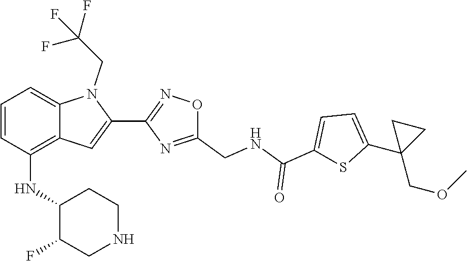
C1=C(C2(COC)CC2)SC(C(=O)NCC2=NC(C3=CC4=C(NC5C(F)CNCC5)C=CC=C4N3CC(F)(F)F)=NO2)=C1
